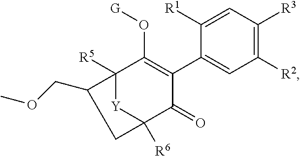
C12([R5])[Y]C([R6])(C(=O)C(C3=CC([R2])=C([R3])C=C3[R1])=C1O[G])CC2COC
